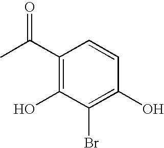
C1(C(C)=O)=C(O)C(Br)=C(O)C=C1
